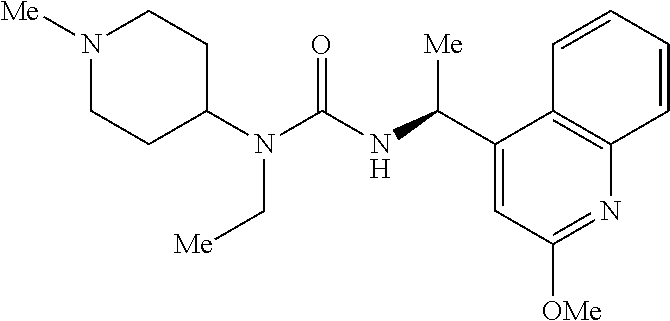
N1([Me])CCC(N(C(NC(C2=CC([OMe])=NC3=C2C=CC=C3)[Me])=O)C[Me])CC1
